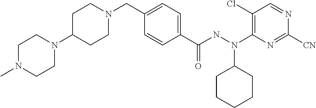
N1(C2CCN(CC3=CC=C(C(NN(C4=C(Cl)C=NC([CN])=N4)C4CCCCC4)=O)C=C3)CC2)CCN(C)CC1
